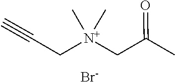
[N+](CC(=O)C)(C)(C)CC#C.[Br-]
